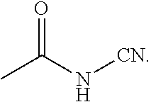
O=C(N[CN])C
